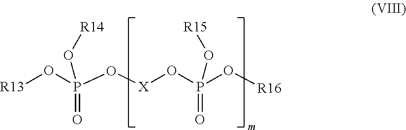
[R13]OP(O[X]OP(O[R16])(=O)O[R15])(=O)O[R14]
